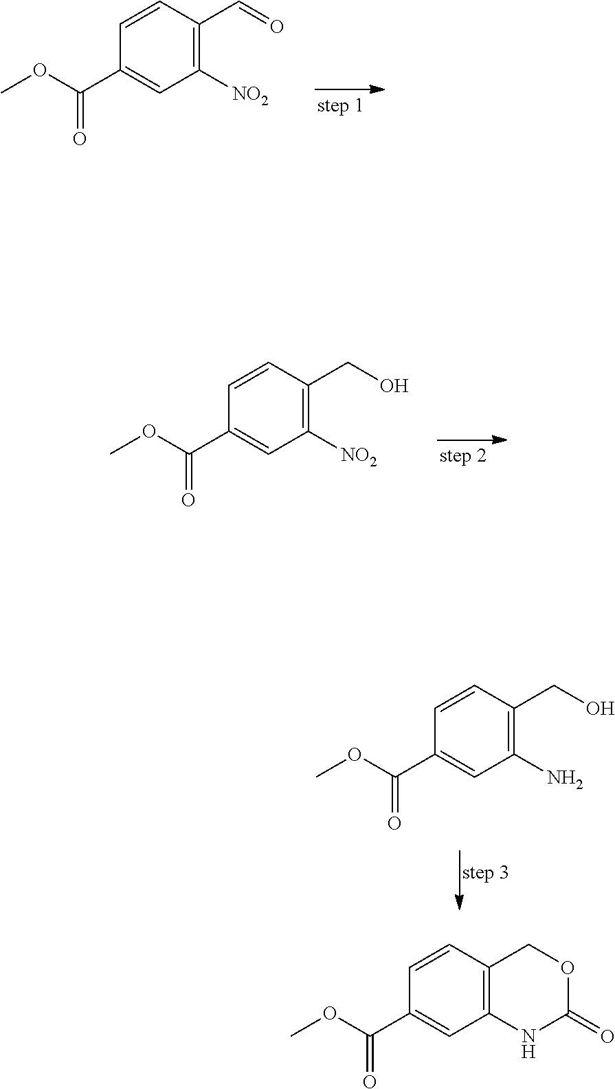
C1=CC(C=O)=C([NO2])C=C1C(OC)=O.C1=CC(CO)=C([NO2])C=C1C(OC)=O.C1=CC(CO)=C(N)C=C1C(OC)=O.C1=CC2=C(C=C1C(OC)=O)NC(=O)OC2
